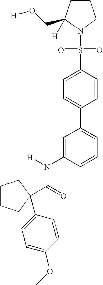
C1CC(CO[H])([H])N(S(C2=CC=C(C3=CC=CC(N(C(=O)C4(C5=CC=C(OC)C=C5)CCCC4)[H])=C3)C=C2)(=O)=O)C1
